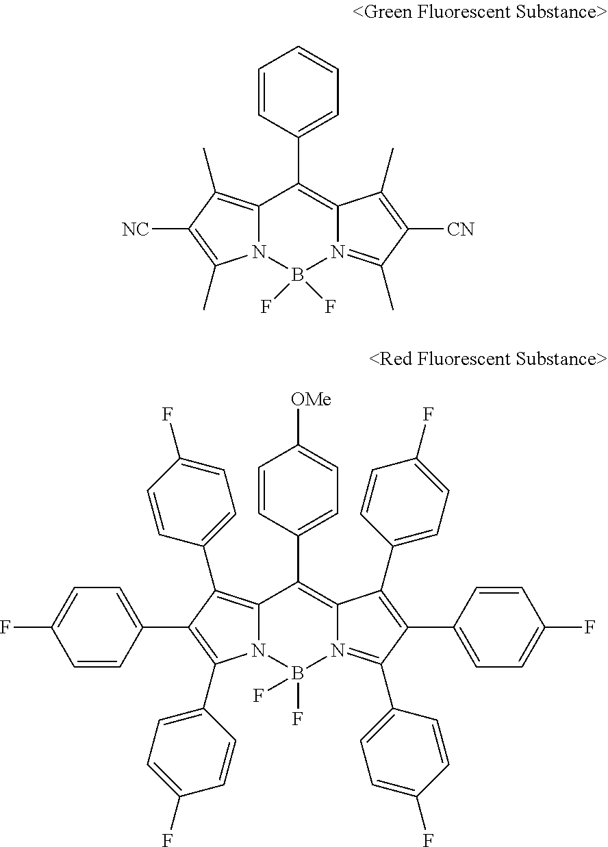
C1=CC(C2=C3N(=C(C)C([CN])=C3C)B(F)(F)N3C2=C(C)C([NC])=C3C)=CC=C1.C1=CC(C2=C3N(=C(C4=CC=C(F)C=C4)C(C4=CC=C(F)C=C4)=C3C3=CC=C(F)C=C3)B(F)(F)N3C2=C(C2=CC=C(F)C=C2)C(C2=CC=C(F)C=C2)=C3C2=CC=C(F)C=C2)=CC=C1[OMe]
